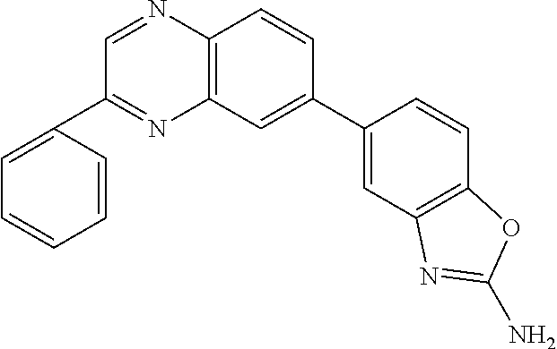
C1=C(C2=CC3=C(N=CC(C4=CC=CC=C4)=N3)C=C2)C=CC2=C1N=C(N)O2
